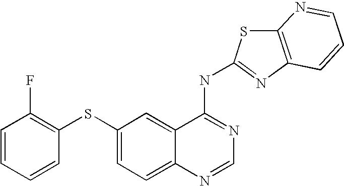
C1=CC=CC(SC2=CC=C3C(=C2)C(NC2=NC4=C(S2)N=CC=C4)=NC=N3)=C1F
